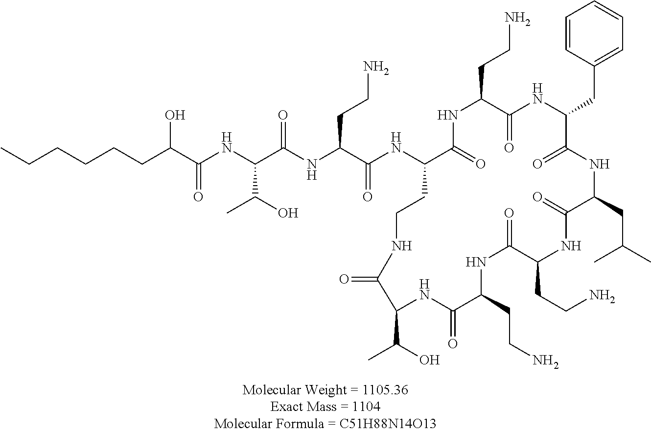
CCCCCCC(C(NC(C(NC(C(NC1C(=O)NC(CCN)C(=O)NC(CC2=CC=CC=C2)C(=O)NC(CC(C)C)C(=O)NC(CCN)C(=O)NC(CCN)C(=O)NC(C(O)C)C(=O)NCC1)=O)CCN)=O)C(O)C)=O)O
